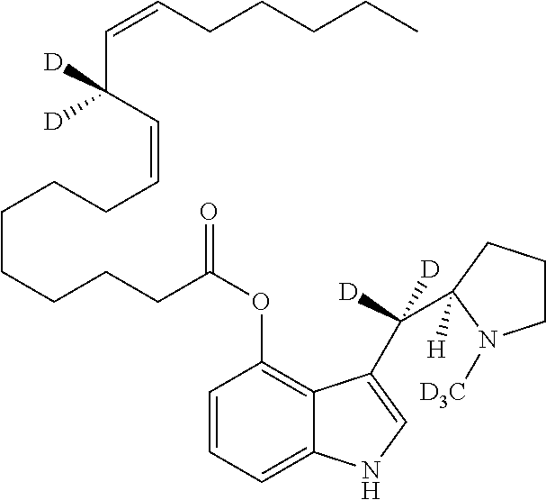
C1=CC=C2C(=C1OC(=O)CCCCCCCC=CC(C=CCCCCC)([D])[D])C(C(C1([H])CCCN1[D3C])([D])[D])=CN2
